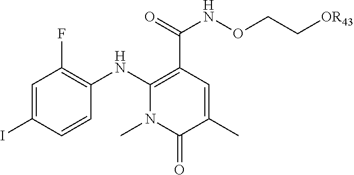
C1=C(I)C=CC(NC2=C(C(NOCC[OR43])=O)C=C(C)C(=O)N2C)=C1F
